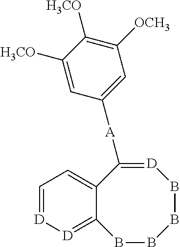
[D]1=C([A]C2=CC([OCH3])=C([H3CO])C([H3CO])=C2)C2=CC=[D][D]=C2BBBB1
